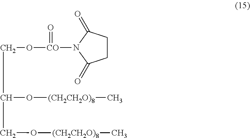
C(O[(CH2CH2O)8]C)C(O[(CH2CH2O)8]C)CO[CO](=O)N1C(=O)CCC1=O
